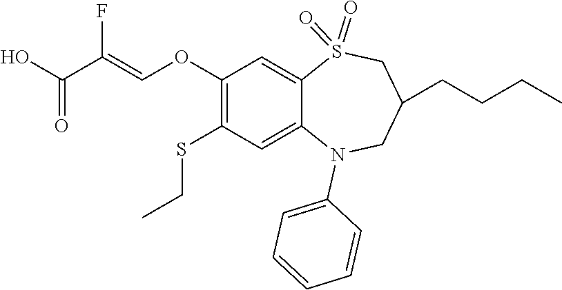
C1C(CCCC)CN(C2=CC=CC=C2)C2=CC(SCC)=C(OC=C(C(O)=O)F)C=C2S1(=O)=O
